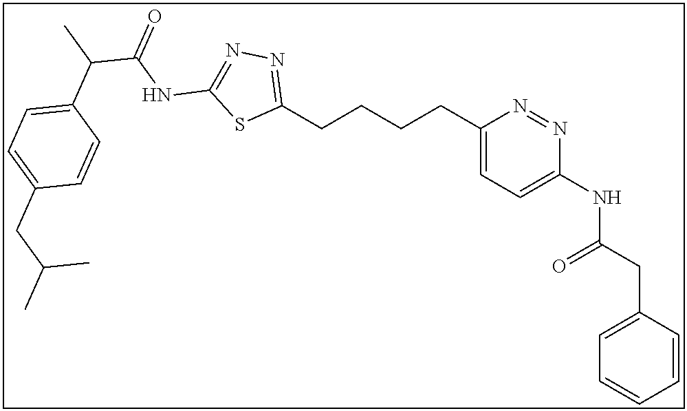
C1(CCCCC2=NN=C(NC(C(C)C3=CC=C(CC(C)C)C=C3)=O)S2)=CC=C(NC(CC2=CC=CC=C2)=O)N=N1
